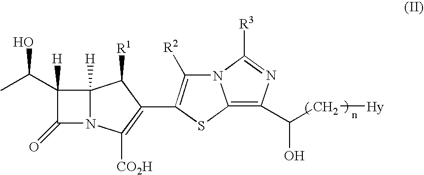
C1(C(C)O)([H])C(=O)N2C1([H])C([R1])C(C1=C([R2])N3C(=C(C(C[Hy])O)N=C3[R3])S1)=C2[CO2H]
